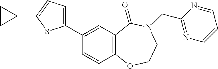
C1(C2=CC=C(C3CC3)S2)=CC2=C(C=C1)OCCN(CC1=NC=CC=N1)C2=O
